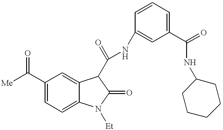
[Me]C(C1=CC=C2C(=C1)C(C(NC1=CC(C(=O)NC3CCCCC3)=CC=C1)=O)C(=O)N2[Et])=O
